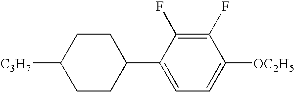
C1([C3H7])CCC(C2=CC=C([OC2H5])C(F)=C2F)CC1
